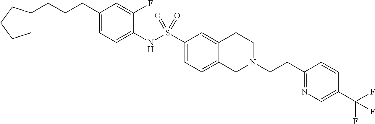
C1(CCCC2CCCC2)=CC=C(NS(C2=CC=C3C(=C2)CCN(CCC2=NC=C(C(F)(F)F)C=C2)C3)(=O)=O)C(F)=C1
